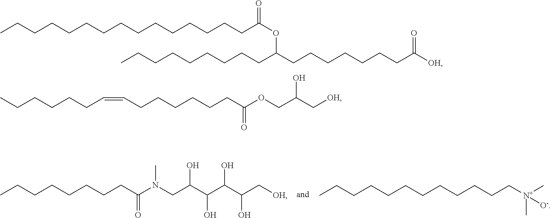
CN(CC(C(C(C(C[OH])O)O)O)O)C(CCCCCCCC)=O.C(CCCCC[N+](C)(C)[O-])CCCCCC.O=C(OC(CCCCCCCC([OH])=O)CCCCCCCCC)CCCCCCCCCCCCCCC.C(CCCCCC=CCCCCCC)C(OCC(C[OH])O)=O
